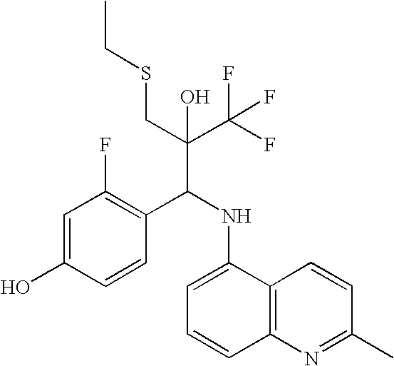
C1=C(O)C=CC(C(NC2=CC=CC3=C2C=CC(C)=N3)C(C(F)(F)F)(CSCC)O)=C1F
